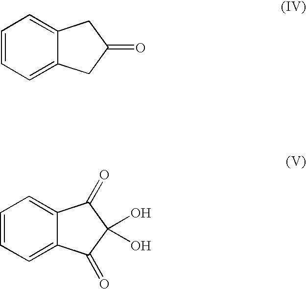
C1=CC=C2C(=C1)CC(=O)C2.C1=CC=C2C(=C1)C(=O)C(O)(O)C2=O
